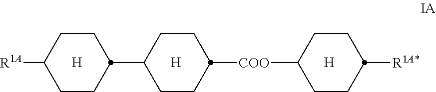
[H].[H].C1([R1A])CCC(C2CCC([COO]C3CCC([R1A*])CC3)CC2)CC1.[H]
